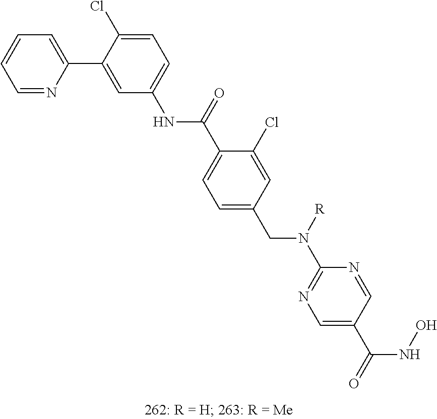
N(C1=CC=C(Cl)C(C2=CC=CC=N2)=C1)C(=O)C1=CC=C(CN(C2=NC=C(C(NO)=O)C=N2)[R])C=C1Cl
